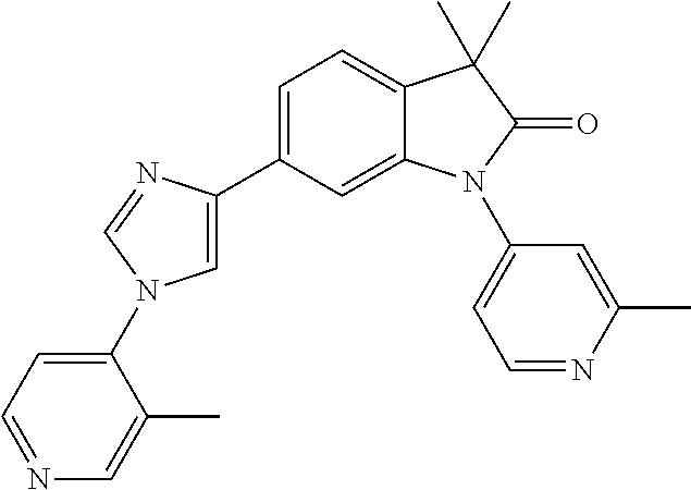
C1=C(C2=CC=C3C(=C2)N(C2=CC=NC(C)=C2)C(=O)C3(C)C)N=CN1C1=CC=NC=C1C
